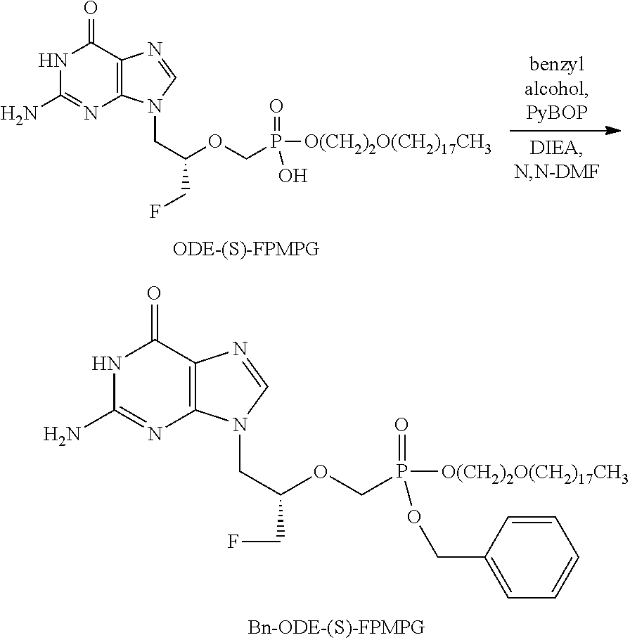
N1C(N)=NC2=C(C1=O)N=CN2CC(OCP(=O)([O(CH2)2O(CH2)17CH3])OCC1=CC=CC=C1)CF.N1C(N)=NC2=C(C1=O)N=CN2CC(OCP(=O)([O(CH2)2O(CH2)17CH3])O)CF
